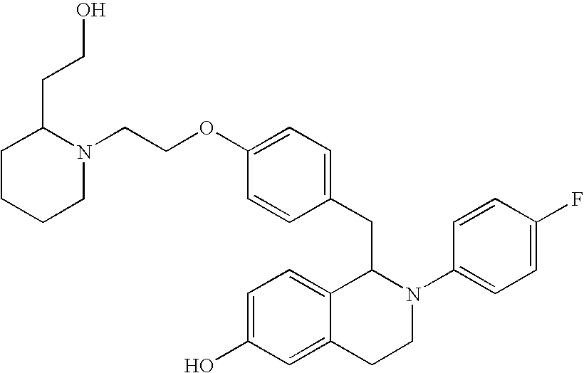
O(C1=CC=C(CC2C3=CC=C(O)C=C3CCN2C2=CC=C(F)C=C2)C=C1)CCN1C(CCO)CCCC1
